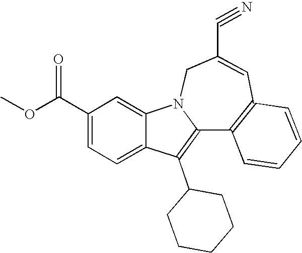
C1(C(OC)=O)=CC=C2C(=C1)N1C(=C2C2CCCCC2)C2=C(C=C(C#N)C1)C=CC=C2
